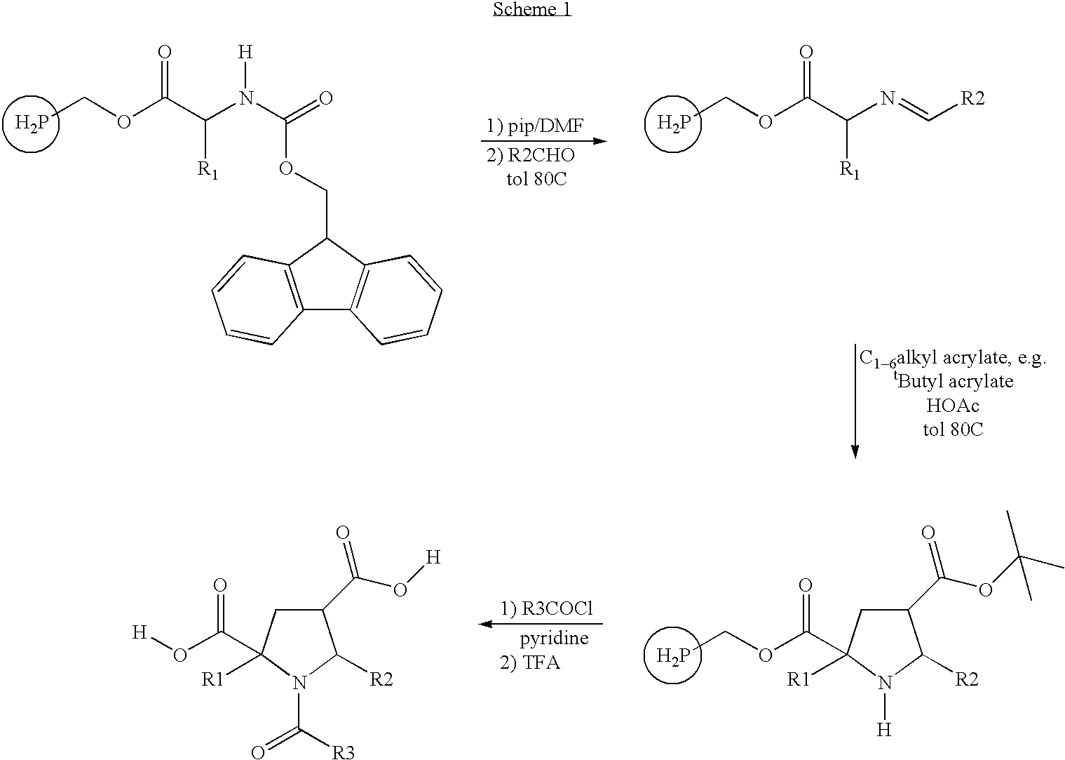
PCOC(C(N(C(OCC1C2=C(C3=C1C=CC=C3)C=CC=C2)=O)[H])[R1])=O.PCOC(C(N=C[R2])[R1])=O.PCOC(=O)C1([R1])CC(C(OC(C)(C)C)=O)C([R2])N1[H].[H]OC(=O)C1([R1])CC(C(O[H])=O)C([R2])N1C(=O)[R3]
